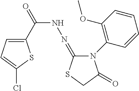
C1(C(=O)NN=C2N(C3=C(OC)C=CC=C3)C(=O)CS2)=CC=C(Cl)S1
